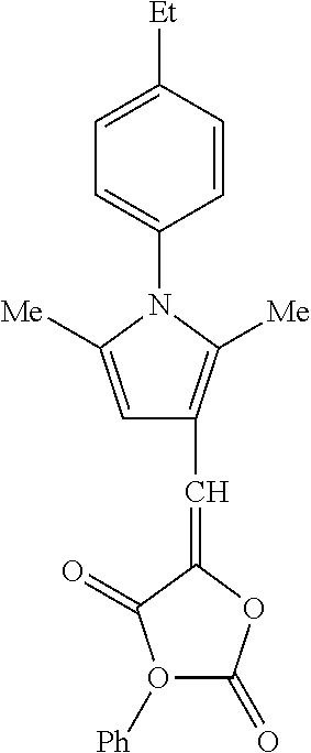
[Ph]O1C(=O)OC(=CC2=C([Me])N(C3=CC=C([Et])C=C3)C([Me])=C2)C1=O
